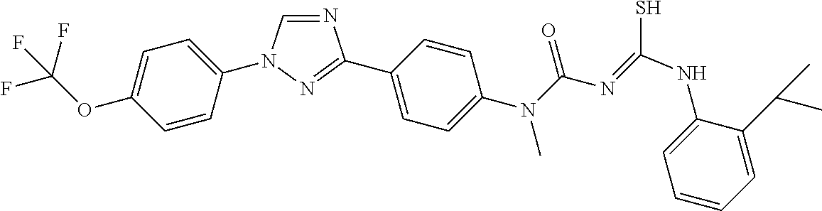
N1=CN(C2=CC=C(OC(F)(F)F)C=C2)N=C1C1=CC=C(N(C(N=C(S)NC2=CC=CC=C2C(C)C)=O)C)C=C1
